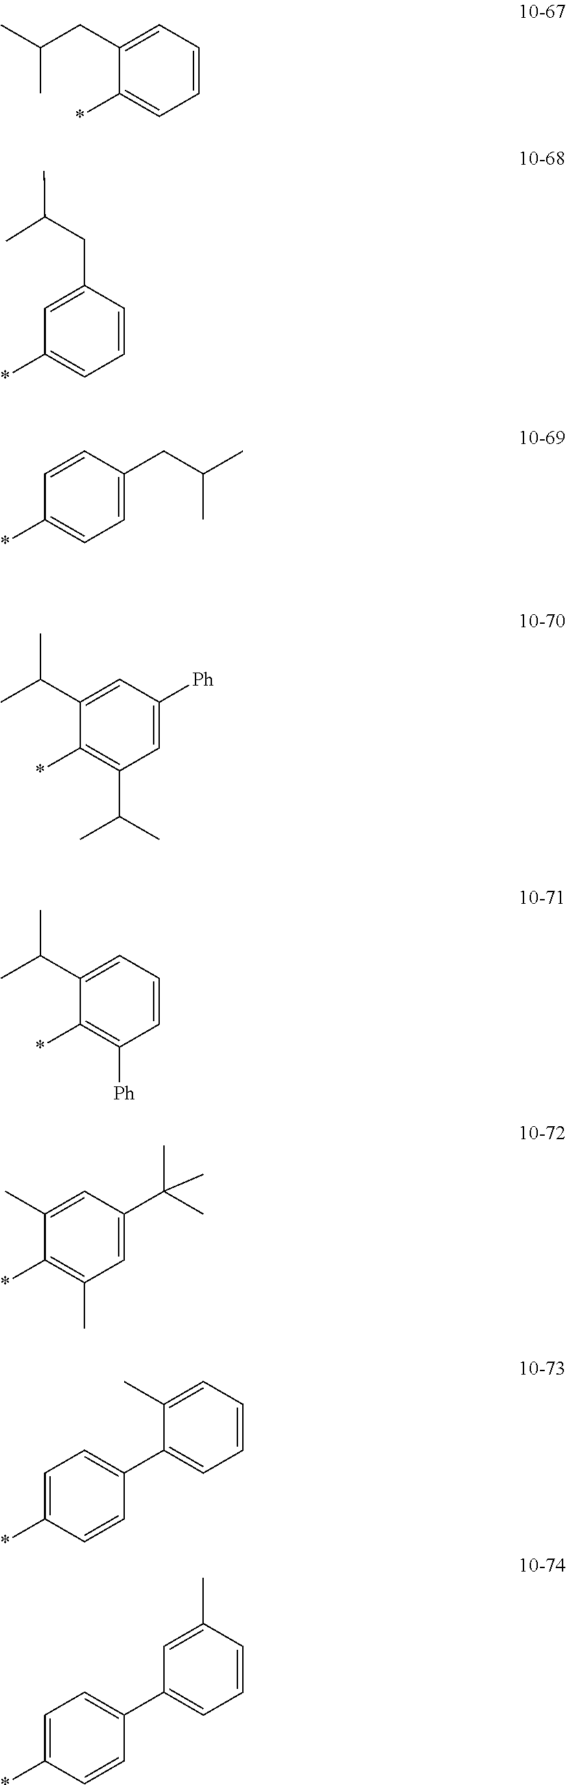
C1=CC(*)=CC=C1CC(C)C.C1=C(C(C)C)C(*)=C(C(C)C)C=C1[Ph].C1(CC(C)C)=CC(*)=CC=C1.C1=C(C(C)C)C(*)=C([Ph])C=C1.C1=C(C)C(*)=C(C)C=C1C(C)(C)C.C1=C(CC(C)C)C(*)=CC=C1.C1=C(*)C=CC(C2=CC=CC=C2C)=C1.C1=C(*)C=CC(C2=CC=CC(C)=C2)=C1
